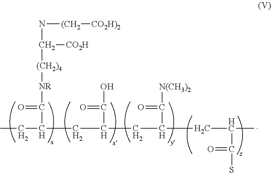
C(CC(C(O)=O)CC(CC(C)C(S)=O)C(=O)[N(CH3)2])(C(=O)[NR][(CH2)4]C([CO2H])N[(CH2][CO2H)2])CC
